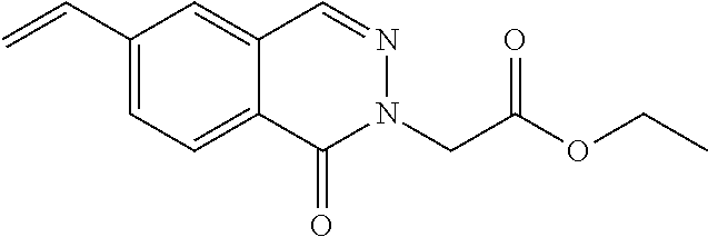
C1(C=C)=CC=C2C(=C1)C=NN(CC(OCC)=O)C2=O
